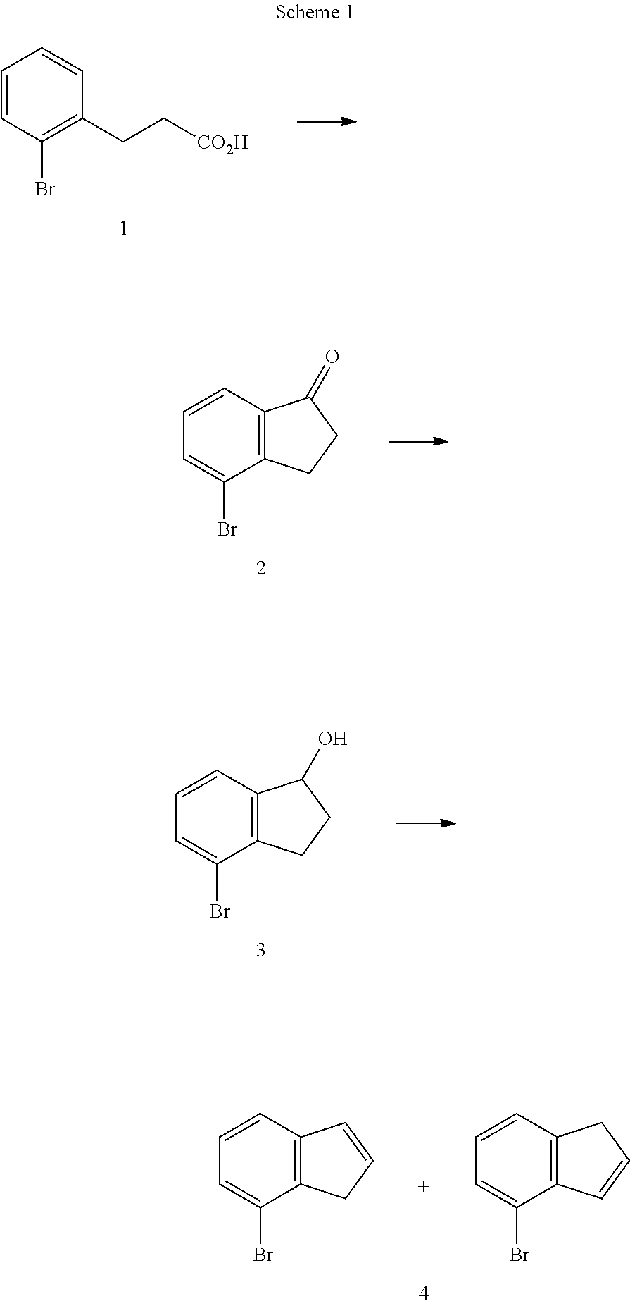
C1=CC(Br)=C(CC[CO2H])C=C1.C12=C(C=CC=C1Br)C(=O)CC2.C12=C(C=CC=C1Br)C(O)CC2.C12=C(C=CC=C1Br)C=CC2.C12=C(C=CC=C1Br)CC=C2
